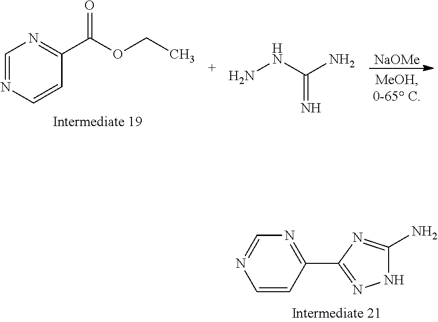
C1=NC=CC(C(OCC)=O)=N1.[NaOMe].N=C(NN)N.C1(C2=NNC(N)=N2)=NC=NC=C1
